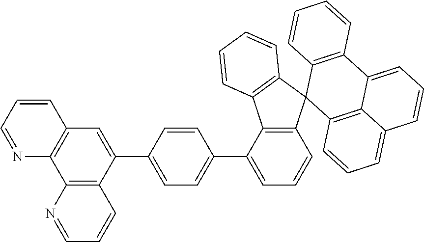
C12=C(C3=C(C(C4=CC=C(C5=CC=CC6=C5C5=C(C67C6=C8C(=CC=CC8=CC=C6)C6=C7C=CC=C6)C=CC=C5)C=C4)=C1)C=CC=N3)N=CC=C2
